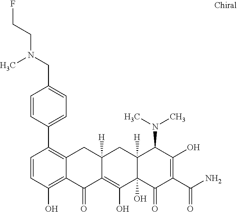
C1=CC(O)=C2C(=C1C1=CC=C(CN(CCF)C)C=C1)CC1([H])C(=C(O)C3(O)C([H])(C1)C(N(C)C)C(O)=C(C(N)=O)C3=O)C2=O
